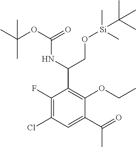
C1(F)=C(Cl)C=C(C(=O)C)C(OCC)=C1C(NC(OC(C)(C)C)=O)CO[Si](C)(C)C(C)(C)C
